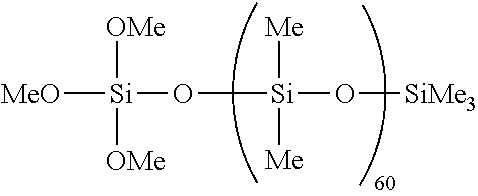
[MeO][Si](O[Si](O[SiMe3])([Me])[Me])([OMe])[OMe]
